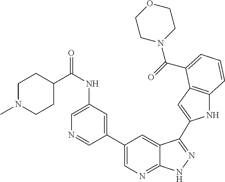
C1(C2=CN=C3C(=C2)C(C2=CC4=C(N2)C=CC=C4C(=O)N2CCOCC2)=NN3)=CC(NC(=O)C2CCN(C)CC2)=CN=C1
